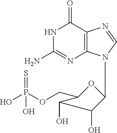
N1C(N)=NC2=C(C1=O)N=CN2C1OC(COP(O)(=S)O)C(O)C1O
